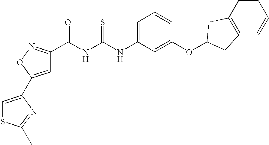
C1=C(C2=CSC(C)=N2)ON=C1C(NC(NC1=CC=CC(OC2CC3=C(C=CC=C3)C2)=C1)=S)=O
